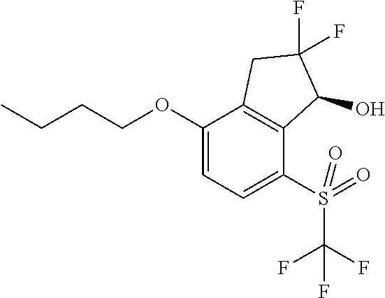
C(CCOC1=CC=C(S(C(F)(F)F)(=O)=O)C2=C1CC(F)(F)C2O)C
